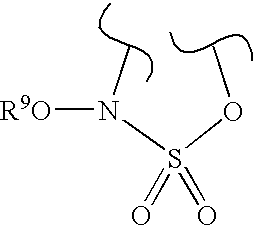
COS(N(C)[OR9])(=O)=O
